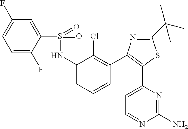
S(=O)(NC1=CC=CC(C2=C(C3=CC=NC(N)=N3)SC(C(C)(C)C)=N2)=C1Cl)(=O)C1=CC(F)=CC=C1F
